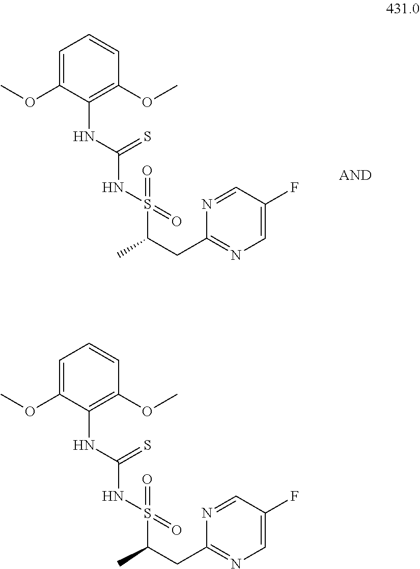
N(C1=C(OC)C=CC=C1OC)C(NS(=O)(=O)C(CC1=NC=C(F)C=N1)C)=S.N(C1=C(OC)C=CC=C1OC)C(NS(=O)(=O)C(CC1=NC=C(F)C=N1)C)=S
